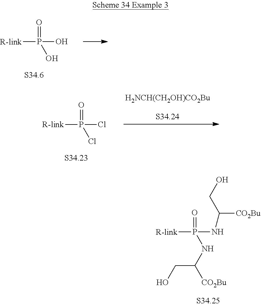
[R-link]P(O)(=O)O.[R-link]P(Cl)(=O)Cl.[H2NCH(CH2OH)CO2Bu].[R-link]P(NC([CO2Bu])CO)(=O)NC([CO2Bu])CO
